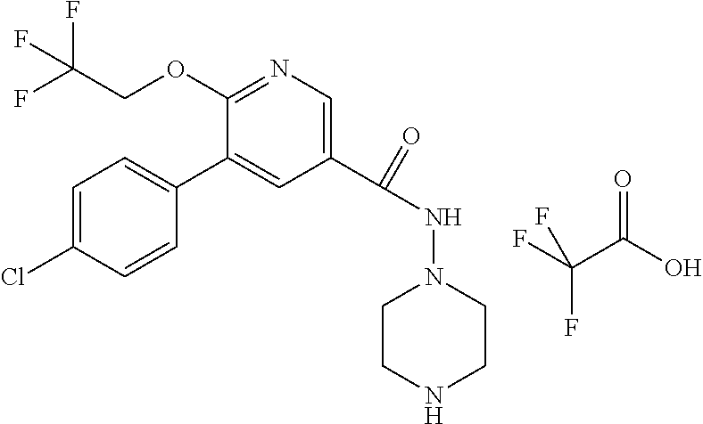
C1=C(Cl)C=CC(C2=CC(C(=O)NN3CCNCC3)=CN=C2OCC(F)(F)F)=C1.O=C(O)C(F)(F)F
